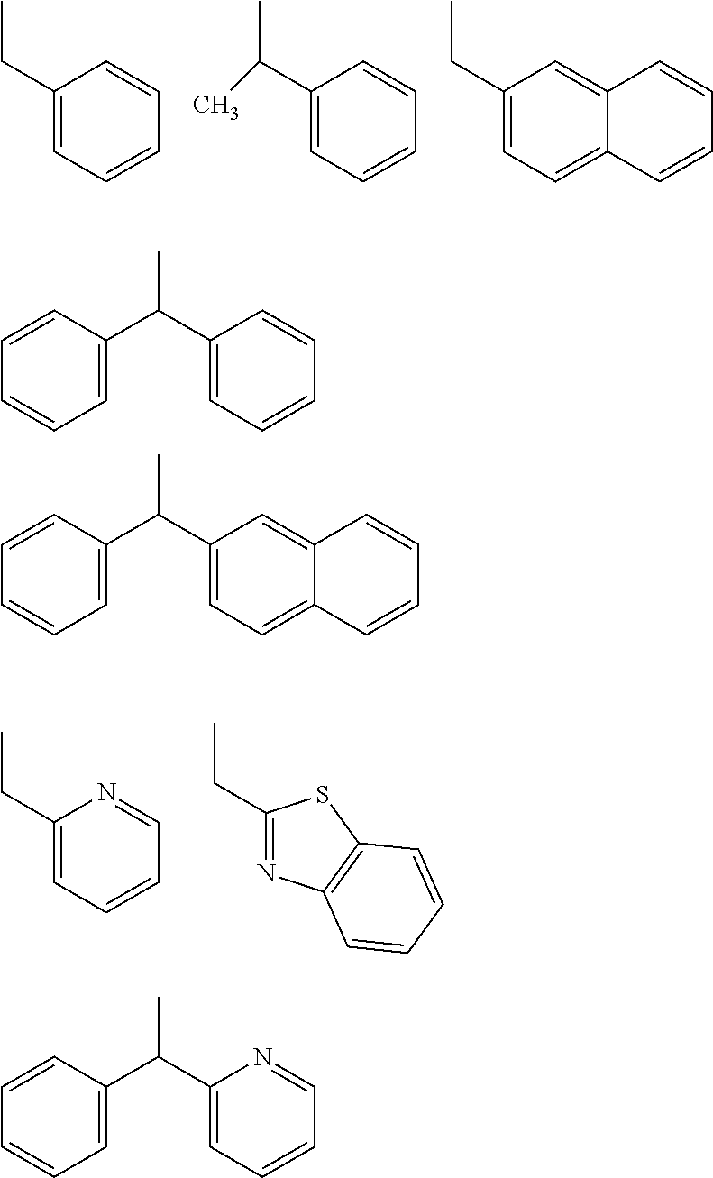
C1(CC)=CC=CC=C1.C1(C(C)C)=CC=CC=C1.C1(CC)=CC=C2C(=C1)C=CC=C2.C1(CC)=CC=CC=N1.C1(CC)=NC2=C(S1)C=CC=C2.C1=C(C(C2=CC=CC=C2)C)C=CC=C1.C1=C(C(C2=CC=C3C(=C2)C=CC=C3)C)C=CC=C1.C1=C(C(C2=CC=CC=N2)C)C=CC=C1
